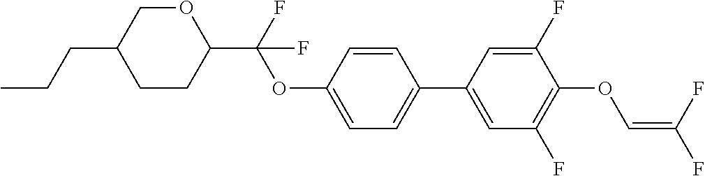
C1CC(C(F)(OC2=CC=C(C3=CC(F)=C(OC=C(F)F)C(F)=C3)C=C2)F)OCC1CCC
